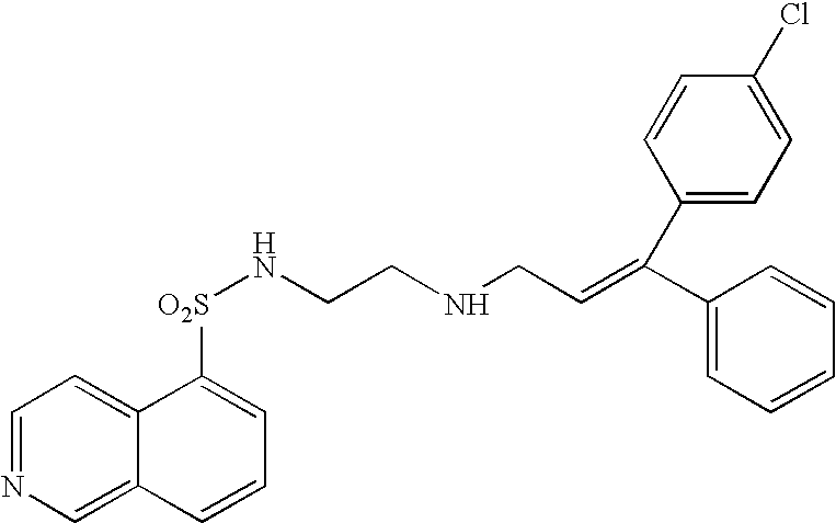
C1=NC=C2C(=C1)C([O2S]NCCNCC=C(C1=CC=CC=C1)C1=CC=C(Cl)C=C1)=CC=C2
